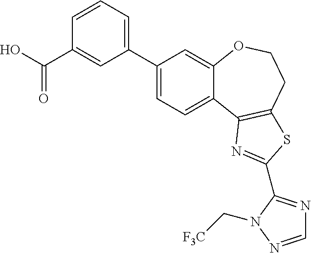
C1(C2=CC=CC(C(=O)O)=C2)=CC=C2C(=C1)OCCC1=C2N=C(C2=NC=NN2C[F3C])S1
